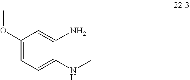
C1(OC)=CC=C(NC)C(N)=C1
